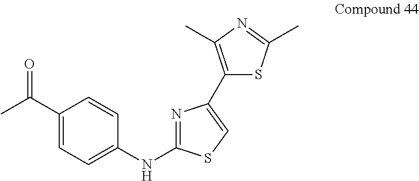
C1(C(C)=O)=CC=C(NC2=NC(C3=C(C)N=C(C)S3)=CS2)C=C1
